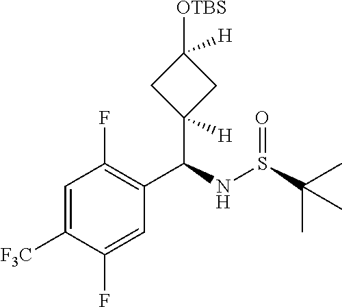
C1=C([F3C])C(F)=CC(C(C2([H])CC([OTBS])([H])C2)NS(C(C)(C)C)=O)=C1F
